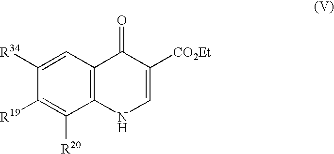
C1([R34])=CC2=C(C([R20])=C1[R19])NC=C([CO2Et])C2=O
